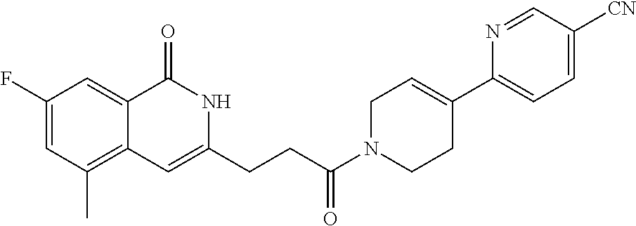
C1(F)=CC(C)=C2C(=C1)C(=O)NC(CCC(N1CCC(C3=CC=C([CN])C=N3)=CC1)=O)=C2
